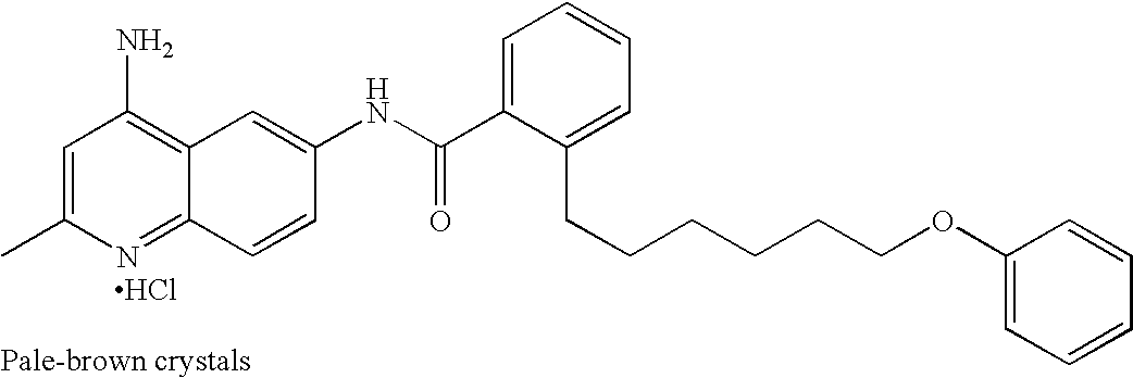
Cl.CC1=CC(N)=C2C(=N1)C=CC(NC(C1=CC=CC=C1CCCCCCOC1=CC=CC=C1)=O)=C2
